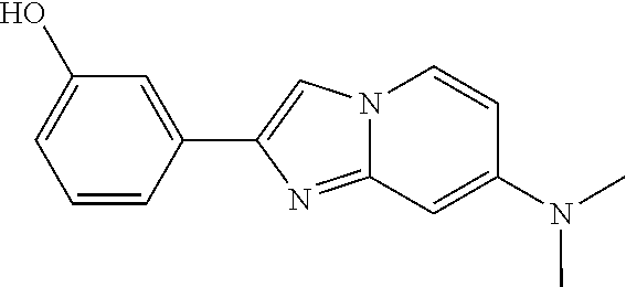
C1=CC(C2=CN3C(=N2)C=C(N(C)C)C=C3)=CC(O)=C1
